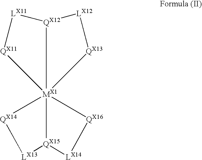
[LX13]1[QX14][MX1]234([QX16][LX14][QX15]12)[QX11][LX11][QX12]3[LX12][QX13]4
